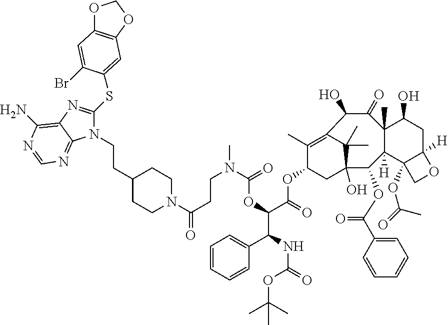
C1=CC=CC(C(NC(=O)OC(C)(C)C)C(OC(N(CCC(=O)N2CCC(CCN3C(SC4=CC5=C(OCO5)C=C4Br)=NC4=C(N)N=CN=C34)CC2)C)=O)C(=O)OC2CC3(O)C(C)(C)C(=C2C)C(O)C(=O)C2(C)C([H])(C3OC(C3=CC=CC=C3)=O)C3(OC(=O)C)C([H])(CC2O)OC3)=C1
